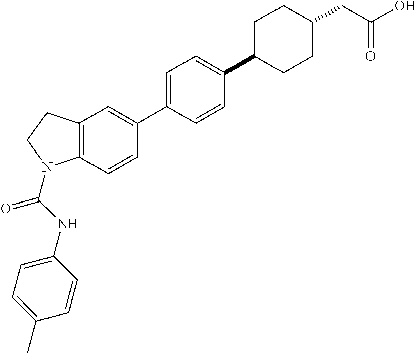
C12=C(C=C(C3=CC=C(C4CCC(CC(O)=O)CC4)C=C3)C=C1)CCN2C(NC1=CC=C(C)C=C1)=O
